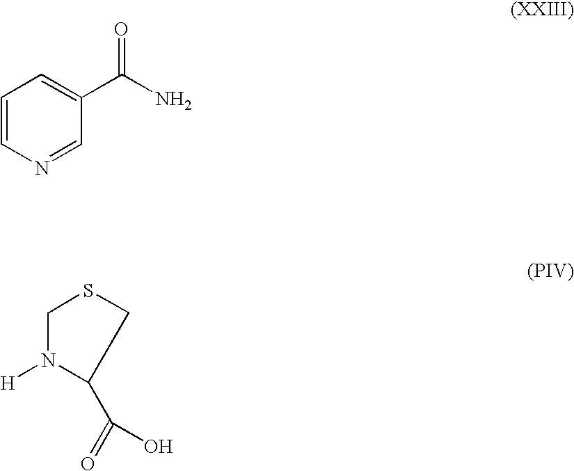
C1=CN=CC(C(N)=O)=C1.C(=O)(O)C1N([H])CSC1
